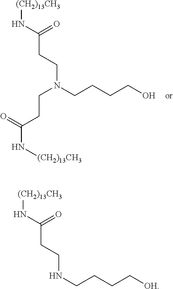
N(CCCC[OH])CCC(N[(CH2)13CH3])=O.C(N(CCCCO)CCC(N[(CH2)13CH3])=O)CC(N[(CH2)13CH3])=O
